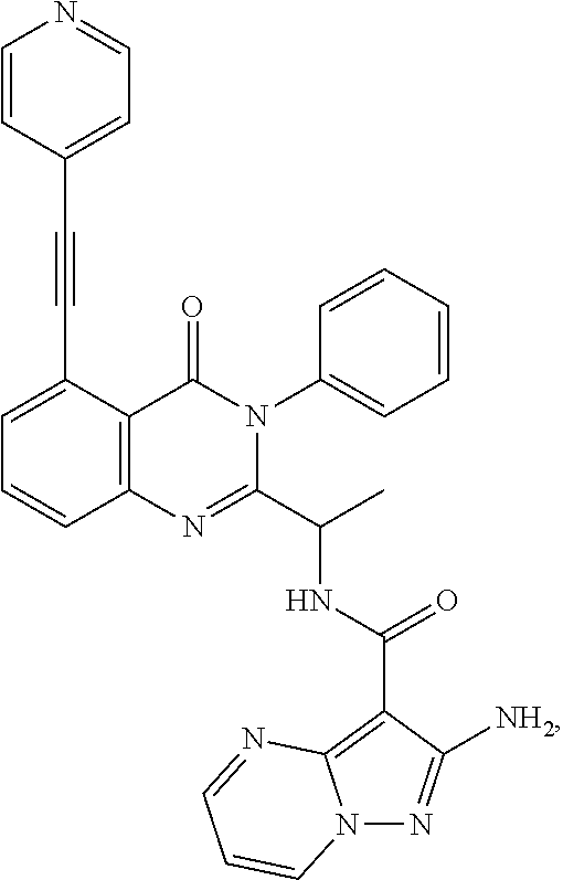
C1=C(C#CC2=CC=NC=C2)C2=C(C=C1)N=C(C(C)NC(=O)C1=C3N(N=C1[NH2])C=CC=N3)N(C1=CC=CC=C1)C2=O
